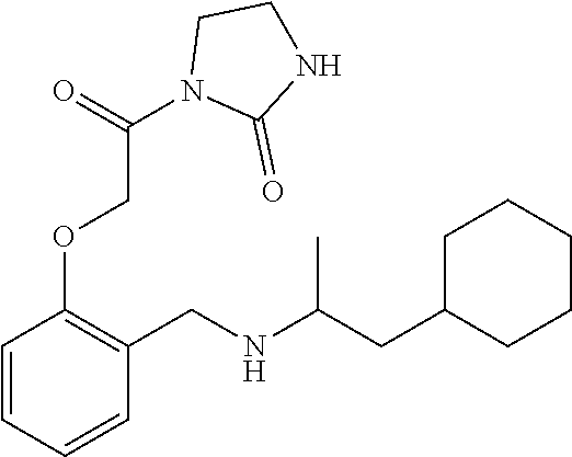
C1(CC(NCC2=C(OCC(N3C(=O)NCC3)=O)C=CC=C2)C)CCCCC1
